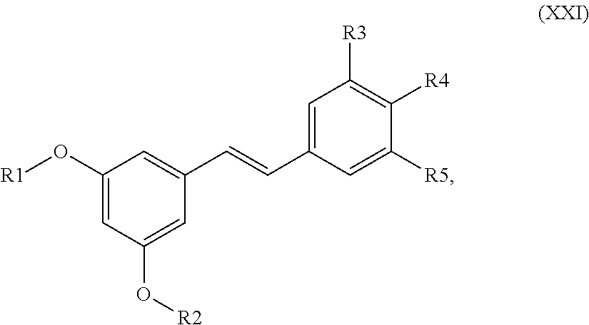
C1(O[R1])=CC(O[R2])=CC(C=CC2=CC([R3])=C([R4])C([R5])=C2)=C1
